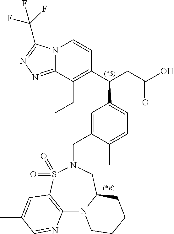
N12C(=NN=C1C(F)(F)F)C(CC)=C(C(CC(O)=O)C1=CC=C(C)C(CN3CC4N(C5=C(S3(=O)=O)C=C(C)C=N5)CCCC4)=C1)C=C2
